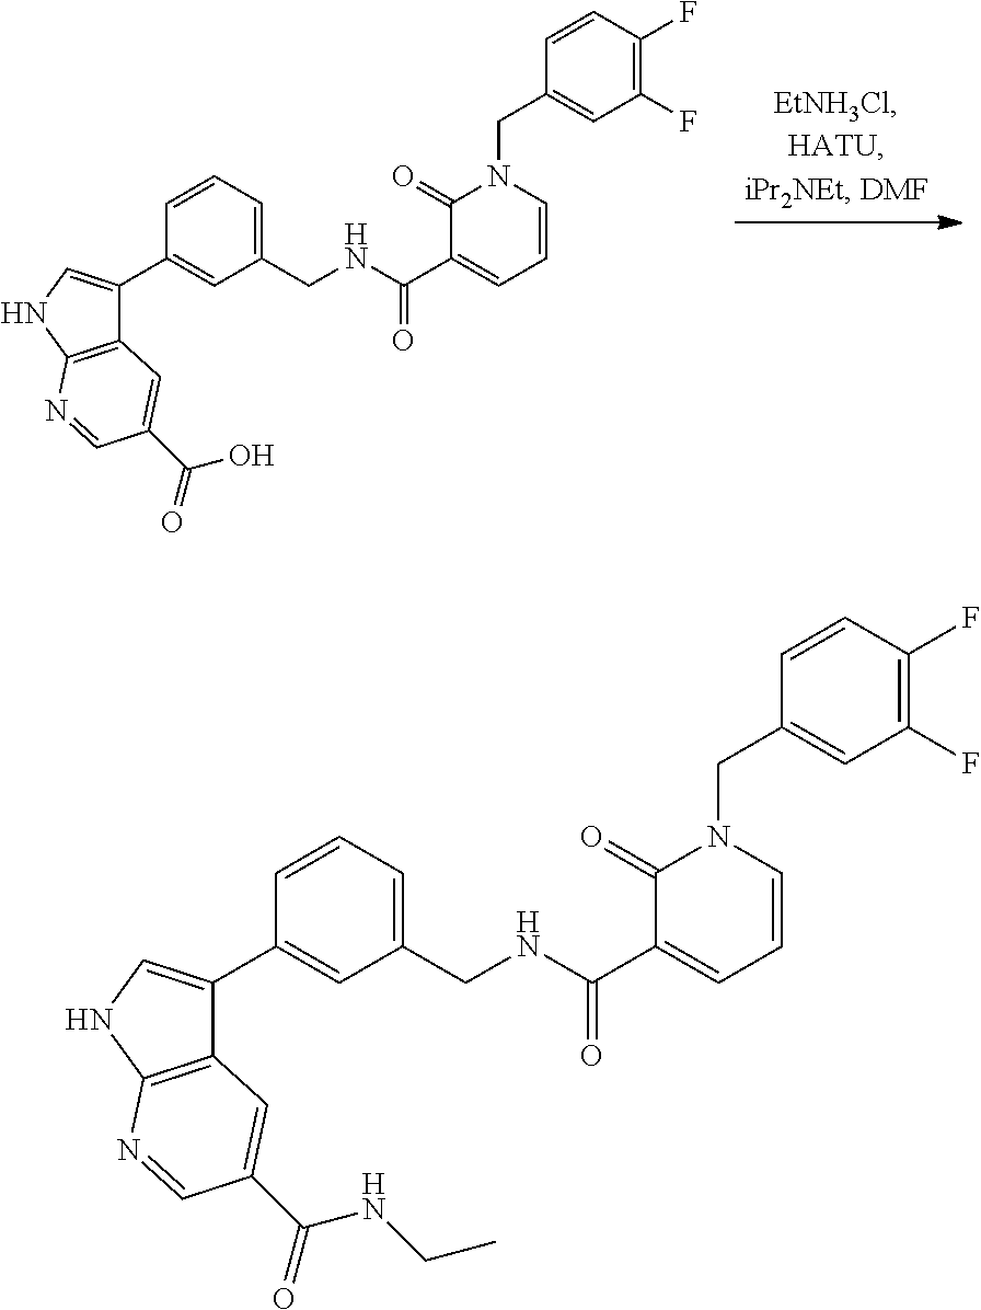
C1(CNC(C2=CC=CN(CC3=CC(F)=C(F)C=C3)C2=O)=O)=CC=CC(C2=CNC3=C2C=C(C(=O)NCC)C=N3)=C1.C1(CNC(C2=CC=CN(CC3=CC(F)=C(F)C=C3)C2=O)=O)=CC=CC(C2=CNC3=C2C=C(C(=O)O)C=N3)=C1
